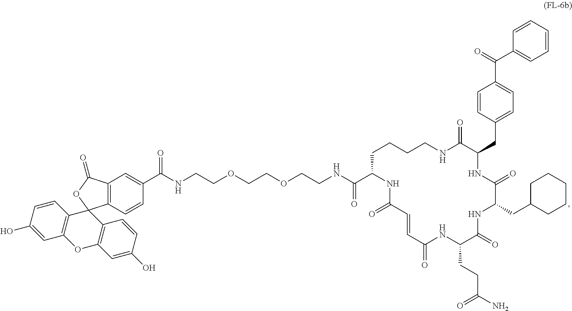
C1CCCNC(=O)C(CC2=CC=C(C(=O)C3=CC=CC=C3)C=C2)NC(=O)C(CC2CCCCC2)NC(=O)C(CCC(N)=O)NC(=O)C=CC(=O)NC1C(NCCOCCOCCNC(C1=CC2=C(C=C1)C1(OC2=O)C2=C(OC3=C1C=CC(O)=C3)C=C(O)C=C2)=O)=O
